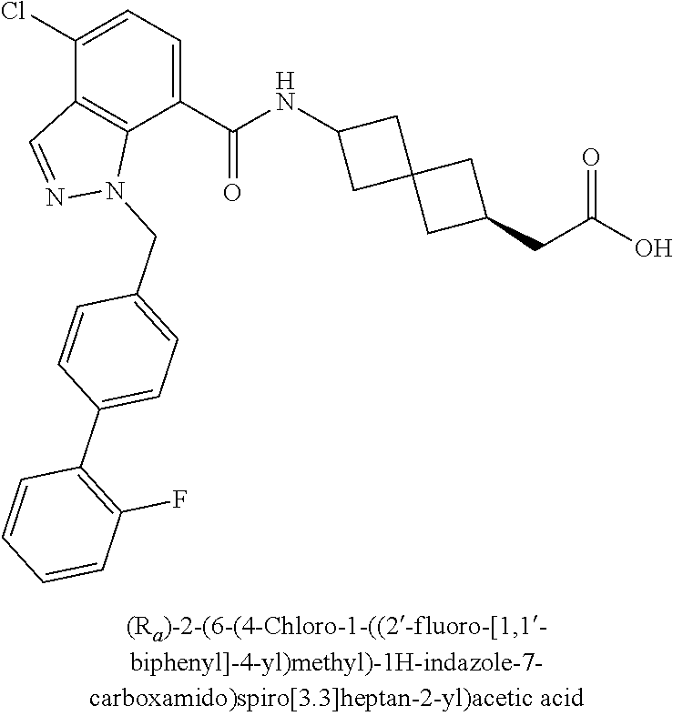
C1(Cl)=CC=C(C(NC2CC3(C2)CC(CC(O)=O)C3)=O)C2=C1C=NN2CC1=CC=C(C2=C(F)C=CC=C2)C=C1
